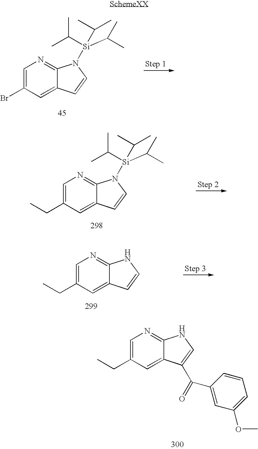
C1=C(CC)C=C2C(=N1)NC=C2C(=O)C1=CC(OC)=CC=C1.C1=C(Br)C=C2C(=N1)N([Si](C(C)C)(C(C)C)C(C)C)C=C2.C1=C(CC)C=C2C(=N1)N([Si](C(C)C)(C(C)C)C(C)C)C=C2.C1=C(CC)C=C2C(=N1)NC=C2
